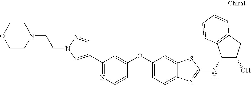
N1=C(C2=CN(CCN3CCOCC3)N=C2)C=C(OC2=CC=C3C(=C2)SC(NC2C(O)CC4=C2C=CC=C4)=N3)C=C1
